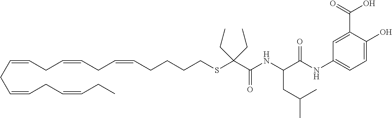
O=C(NC(CC(C)C)C(NC1=CC=C(O)C(C(O)=O)=C1)=O)C(SCCCCC=CCC=CCC=CCC=CCC=CCC)(CC)CC
